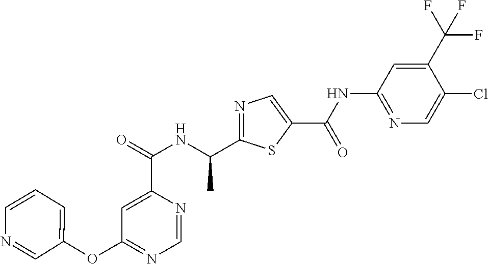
N1=C(C(NC(C2=CC(OC3=CC=CN=C3)=NC=N2)=O)C)SC(C(=O)NC2=NC=C(Cl)C(C(F)(F)F)=C2)=C1
